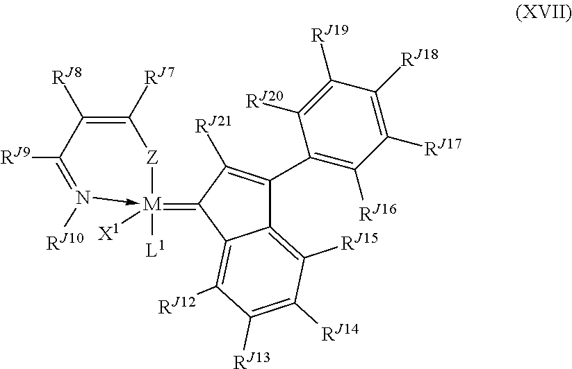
[M]1([L1])([X1])(=C2C([RJ21])=C(C3=C([RJ16])C([RJ17])=C([RJ18])C([RJ19])=C3[RJ20])C3=C([RJ15])C([RJ14])=C([RJ13])C([RJ12])=C32)-N([RJ10])=C([RJ9])C([RJ8])=C([RJ7])[Z]1
